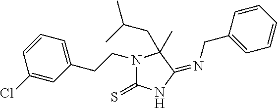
N1(CCC2=CC=CC(Cl)=C2)C(=S)NC(=NCC2=CC=CC=C2)C1(C)CC(C)C
